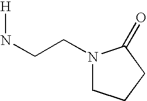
[H]NCCN1CCCC1=O
